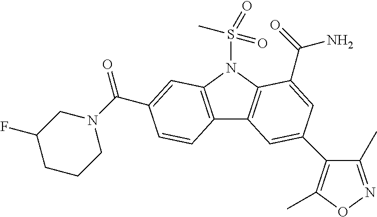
C12=C(N(S(C)(=O)=O)C3=C1C=C(C1=C(C)ON=C1C)C=C3C(=O)N)C=C(C(N1CC(F)CCC1)=O)C=C2
